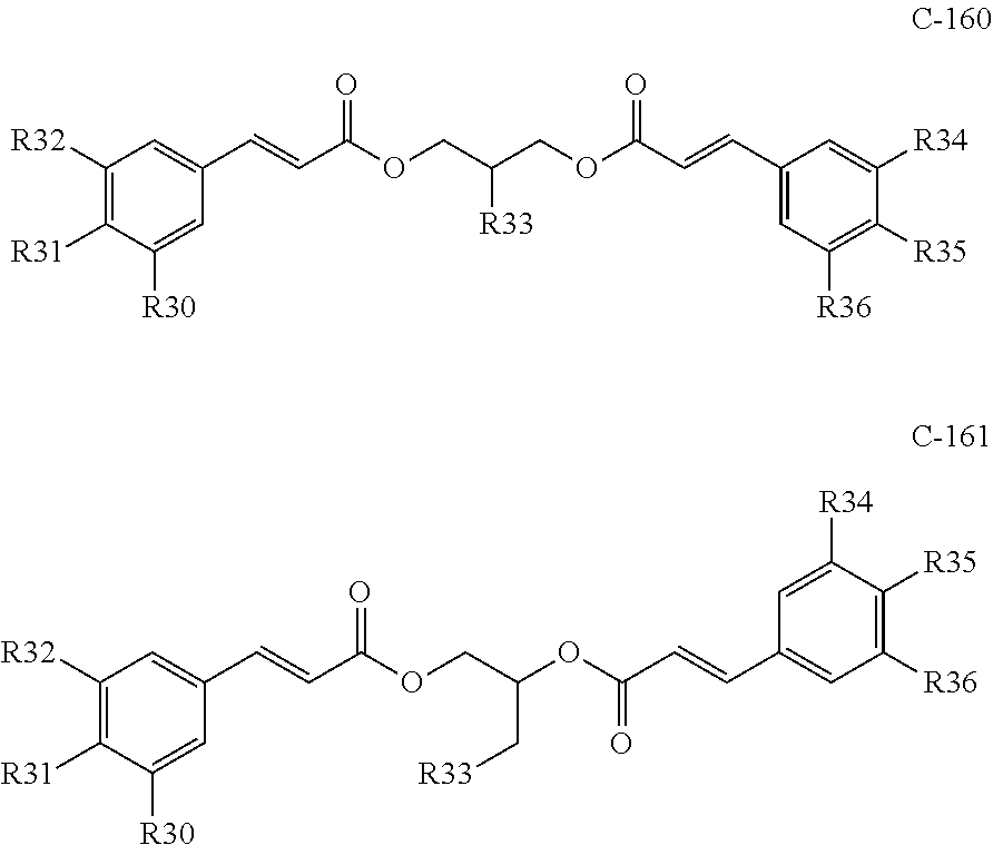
C1([R30])=CC(C=CC(OCC(COC(=O)C=CC2=CC([R36])=C([R35])C([R34])=C2)[R33])=O)=CC([R32])=C1[R31].C1([R30])=CC(C=CC(OCC(OC(C=CC2=CC([R36])=C([R35])C([R34])=C2)=O)C[R33])=O)=CC([R32])=C1[R31]
